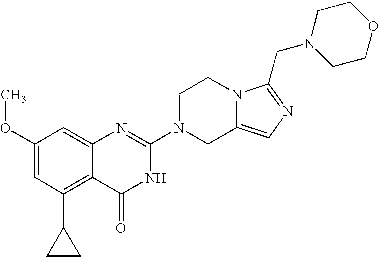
C1(OC)=CC(C2CC2)=C2C(=C1)N=C(N1CC3=CN=C(CN4CCOCC4)N3CC1)NC2=O
